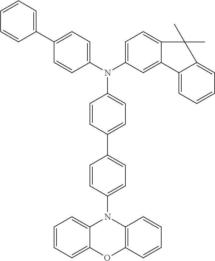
C1=CC(N2C3=CC=CC=C3OC3=C2C=CC=C3)=CC=C1C1=CC=C(N(C2=CC=C(C3=CC=CC=C3)C=C2)C2=CC=C3C(=C2)C2=CC=CC=C2C3(C)C)C=C1
